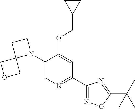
C1(N2CCC23COC3)=CN=C(C2=NOC(C(C)(C)C)=N2)C=C1OCC1CC1
